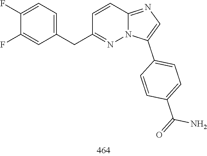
C1(CC2=CC=C(F)C(F)=C2)=NN2C(=NC=C2C2=CC=C(C(N)=O)C=C2)C=C1
